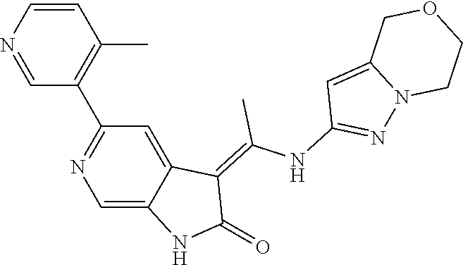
C1=CN=CC(C2=NC=C3C(=C2)C(=C(NC2=NN4C(=C2)COCC4)C)C(=O)N3)=C1C
